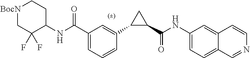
C1=C(C(NC2CC[BocN]CC2(F)F)=O)C=C(C2C(C(NC3=CC=C4C(=C3)C=CN=C4)=O)C2)C=C1
